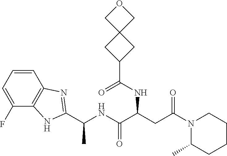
C1=CC2=C(C(F)=C1)NC(C(NC(C(CC(N1C(C)CCCC1)=O)NC(C1CC3(C1)COC3)=O)=O)C)=N2
